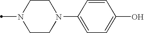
C1(N2CCN(C)CC2)=CC=C(O)C=C1
